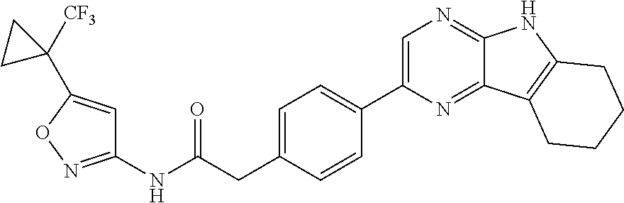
C1=C(CC(NC2=NOC(C3([CF3])CC3)=C2)=O)C=CC(C2=CN=C3C(=N2)C2=C(N3)CCCC2)=C1
